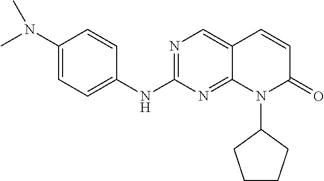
CN(C1=CC=C(NC2=NC=C3C(=N2)N(C2CCCC2)C(=O)C=C3)C=C1)C
